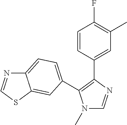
N1(C)C=NC(C2=CC(C)=C(F)C=C2)=C1C1=CC=C2N=CSC2=C1
